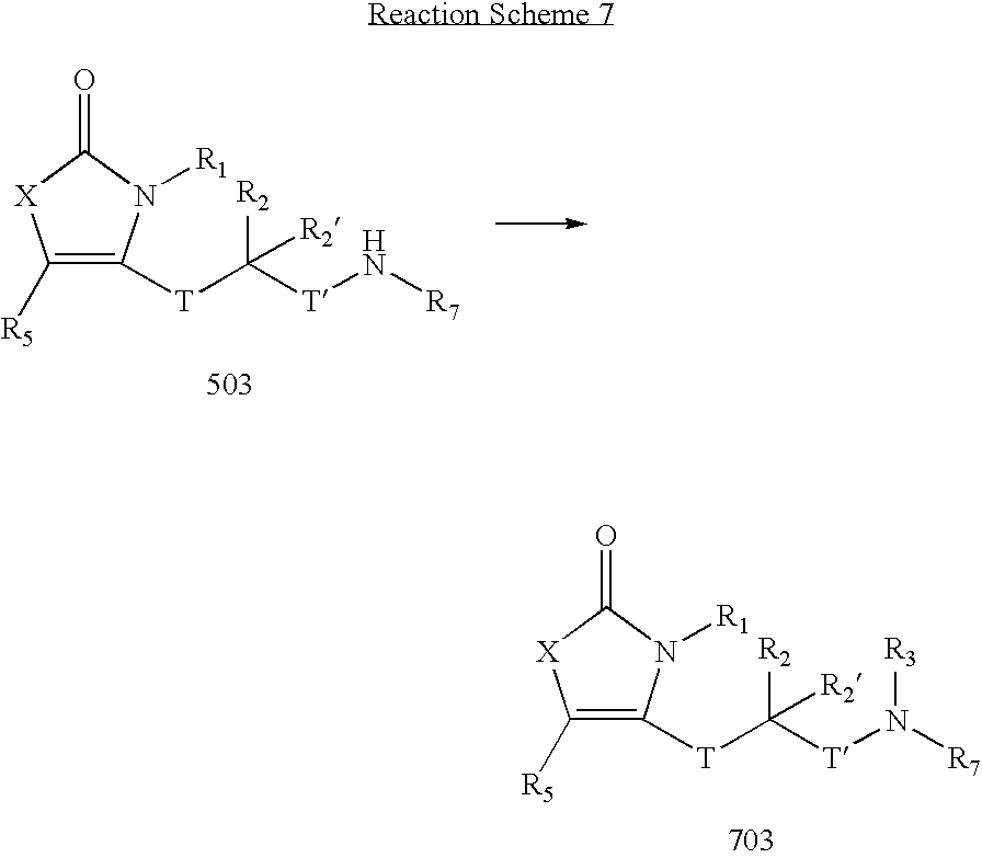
[T](C([T]N([R7])[R3])([R2])[R2])C1=C([R5])[X]C(=O)N1[R1].[T](C([T]N[R7])([R2])[R2])C1=C([R5])[X]C(=O)N1[R1]
